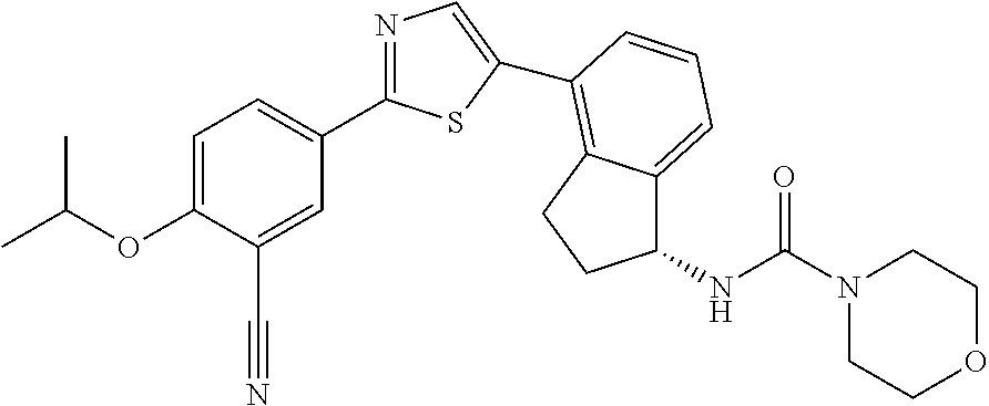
C1=C(OC(C)C)C(C#N)=CC(C2=NC=C(C3=C4C(=CC=C3)C(NC(=O)N3CCOCC3)CC4)S2)=C1
